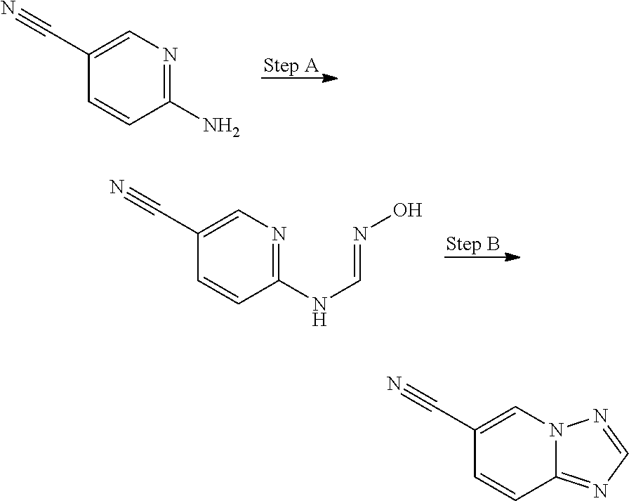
C1(N)=NC=C(C#N)C=C1.C1(NC=NO)=NC=C(C#N)C=C1.C12=NC=NN1C=C(C#N)C=C2
